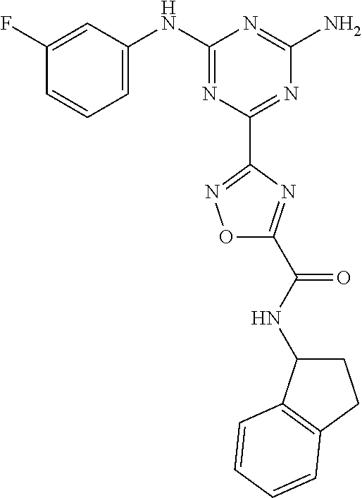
C1(F)=CC(NC2=NC(C3=NOC(C(NC4CCC5=C4C=CC=C5)=O)=N3)=NC(N)=N2)=CC=C1
